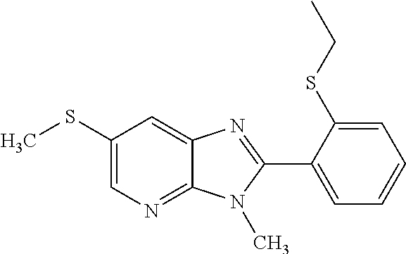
C1(SC)=CN=C2C(=C1)N=C(C1=CC=CC=C1SCC)N2C
